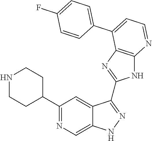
C1(C2=NC=C3C(=C2)C(C2=NC4=C(N2)N=CC=C4C2=CC=C(F)C=C2)=NN3)CCNCC1
